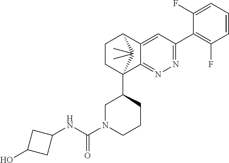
C1(F)=CC=CC(F)=C1C1=NN=C2C(=C1)C1CCC2(C2CN(C(NC3CC(O)C3)=O)CCC2)C1(C)C
